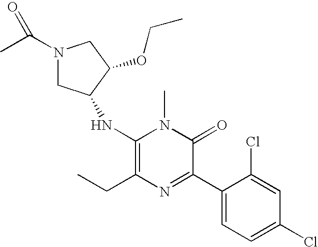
C1(NC2CN(C(C)=O)CC2OCC)=C(CC)N=C(C2=CC=C(Cl)C=C2Cl)C(=O)N1C
